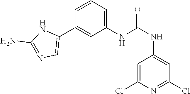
C1(NC(NC2=CC(Cl)=NC(Cl)=C2)=O)=CC=CC(C2=CN=C(N)N2)=C1
